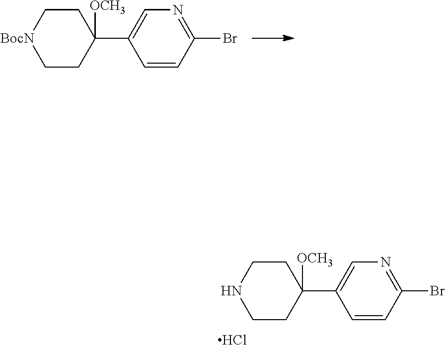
C1CC([OCH3])(C2=CN=C(Br)C=C2)CC[BocN]1.C1CC([OCH3])(C2=CN=C(Br)C=C2)CCN1.Cl
